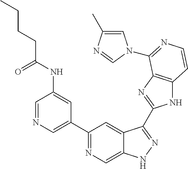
C1=NC=C(C2=NC=C3C(=C2)C(C2=NC4=C(N2)C=CN=C4N2C=C(C)N=C2)=NN3)C=C1NC(CCCC)=O
